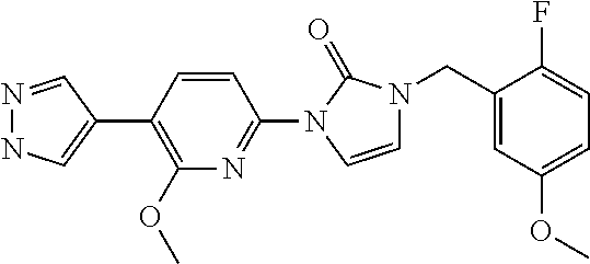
N1=CC(C2=C(OC)N=C(N3C=CN(CC4=CC(OC)=CC=C4F)C3=O)C=C2)=CN1
